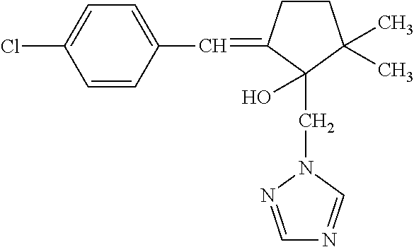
C1=CC(C=C2C(CN3N=CN=C3)(O)C(C)(C)CC2)=CC=C1Cl
